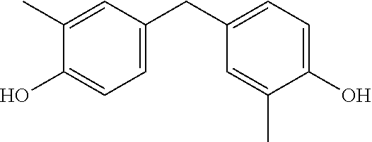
C1(C)=CC(CC2=CC=C(O)C(C)=C2)=CC=C1O
